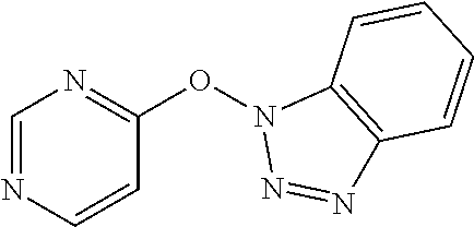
C1=NC=CC(ON2N=NC3=C2C=CC=C3)=N1
